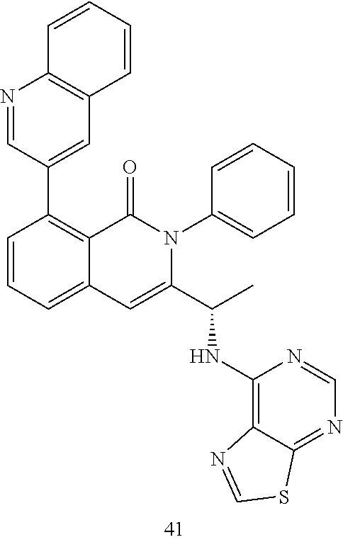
N1=CC(C2=C3C(=CC=C2)C=C(C(C)NC2=C4C(=NC=N2)SC=N4)N(C2=CC=CC=C2)C3=O)=CC2=C1C=CC=C2
